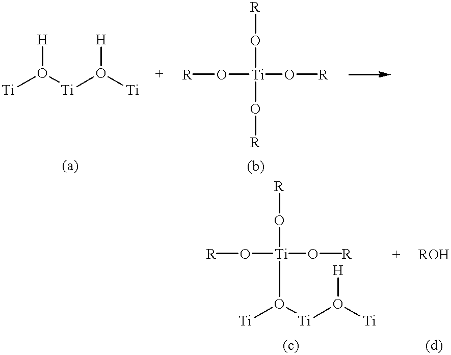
[Ti]O([Ti]O([Ti])[H])[H].[R]O[Ti](O[R])(O[R])O[R].[R]O[Ti](O[R])(O[R])O([Ti])[Ti]O([Ti])[H]
